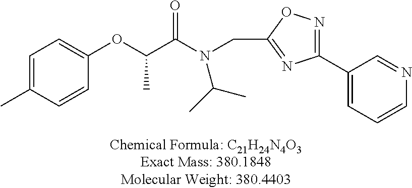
C1=C(C)C=CC(OC(C(N(CC2=NC(C3=CC=CN=C3)=NO2)C(C)C)=O)C)=C1
